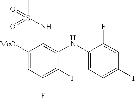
C1(F)=C(F)C=C([MeO])C(NS(=O)(C)=O)=C1NC1=CC=C(I)C=C1F
